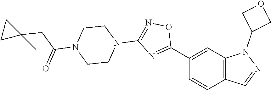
C1(C2=NC(N3CCN(C(=O)CC4(C)CC4)CC3)=NO2)=CC2=C(C=C1)C=NN2C1COC1
